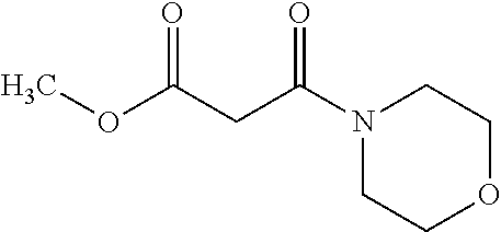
COC(CC(N1CCOCC1)=O)=O
